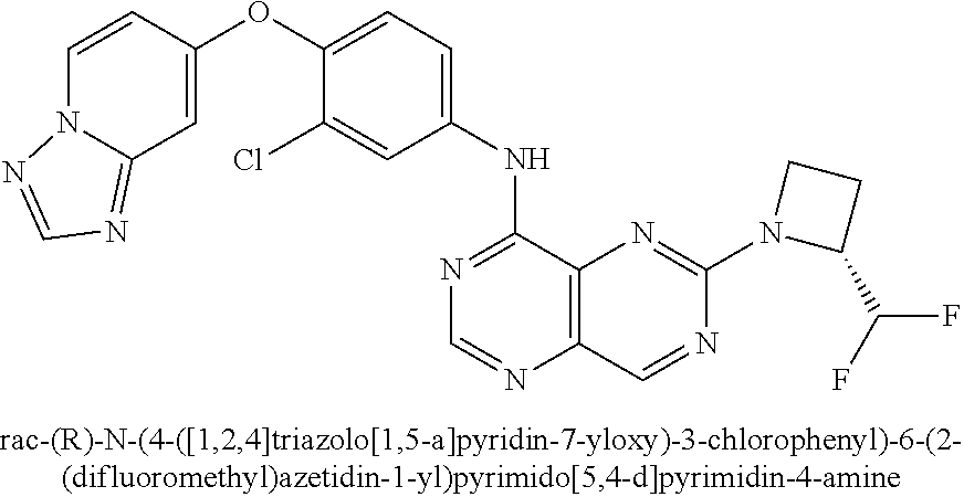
C1=CC(OC2=CC=C(NC3=NC=NC4=C3N=C(N3C(C(F)F)CC3)N=C4)C=C2Cl)=CC2=NC=NN12
